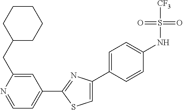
C1(C2=NC(C3=CC=C(NS([CF3])(=O)=O)C=C3)=CS2)=CC=NC(CC2CCCCC2)=C1
